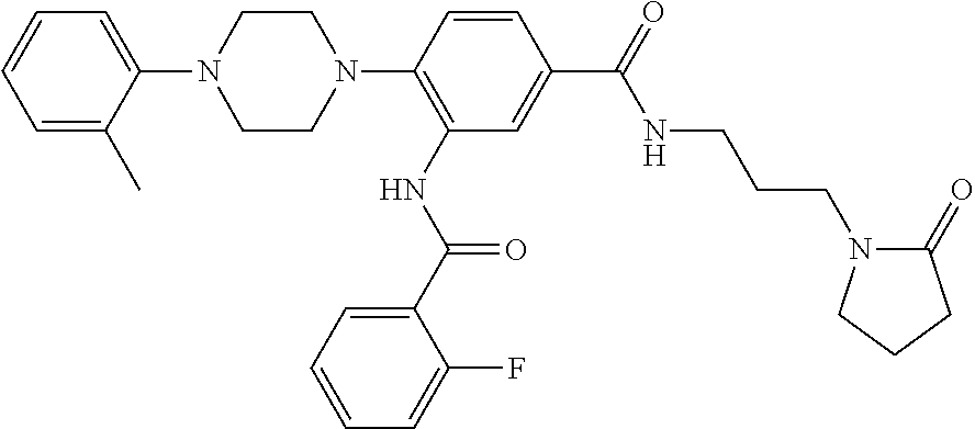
C1=C(C)C(N2CCN(C3=C(NC(C4=CC=CC=C4F)=O)C=C(C(NCCCN4C(=O)CCC4)=O)C=C3)CC2)=CC=C1
